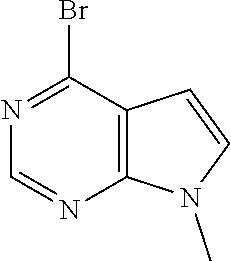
C12=C(C(Br)=NC=N1)C=CN2C
